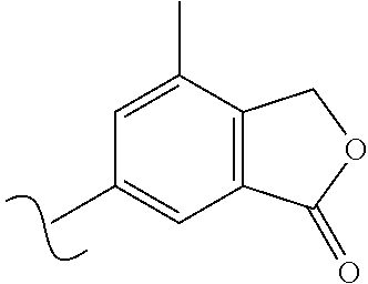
CC1=CC2=C(C(C)=C1)COC2=O
